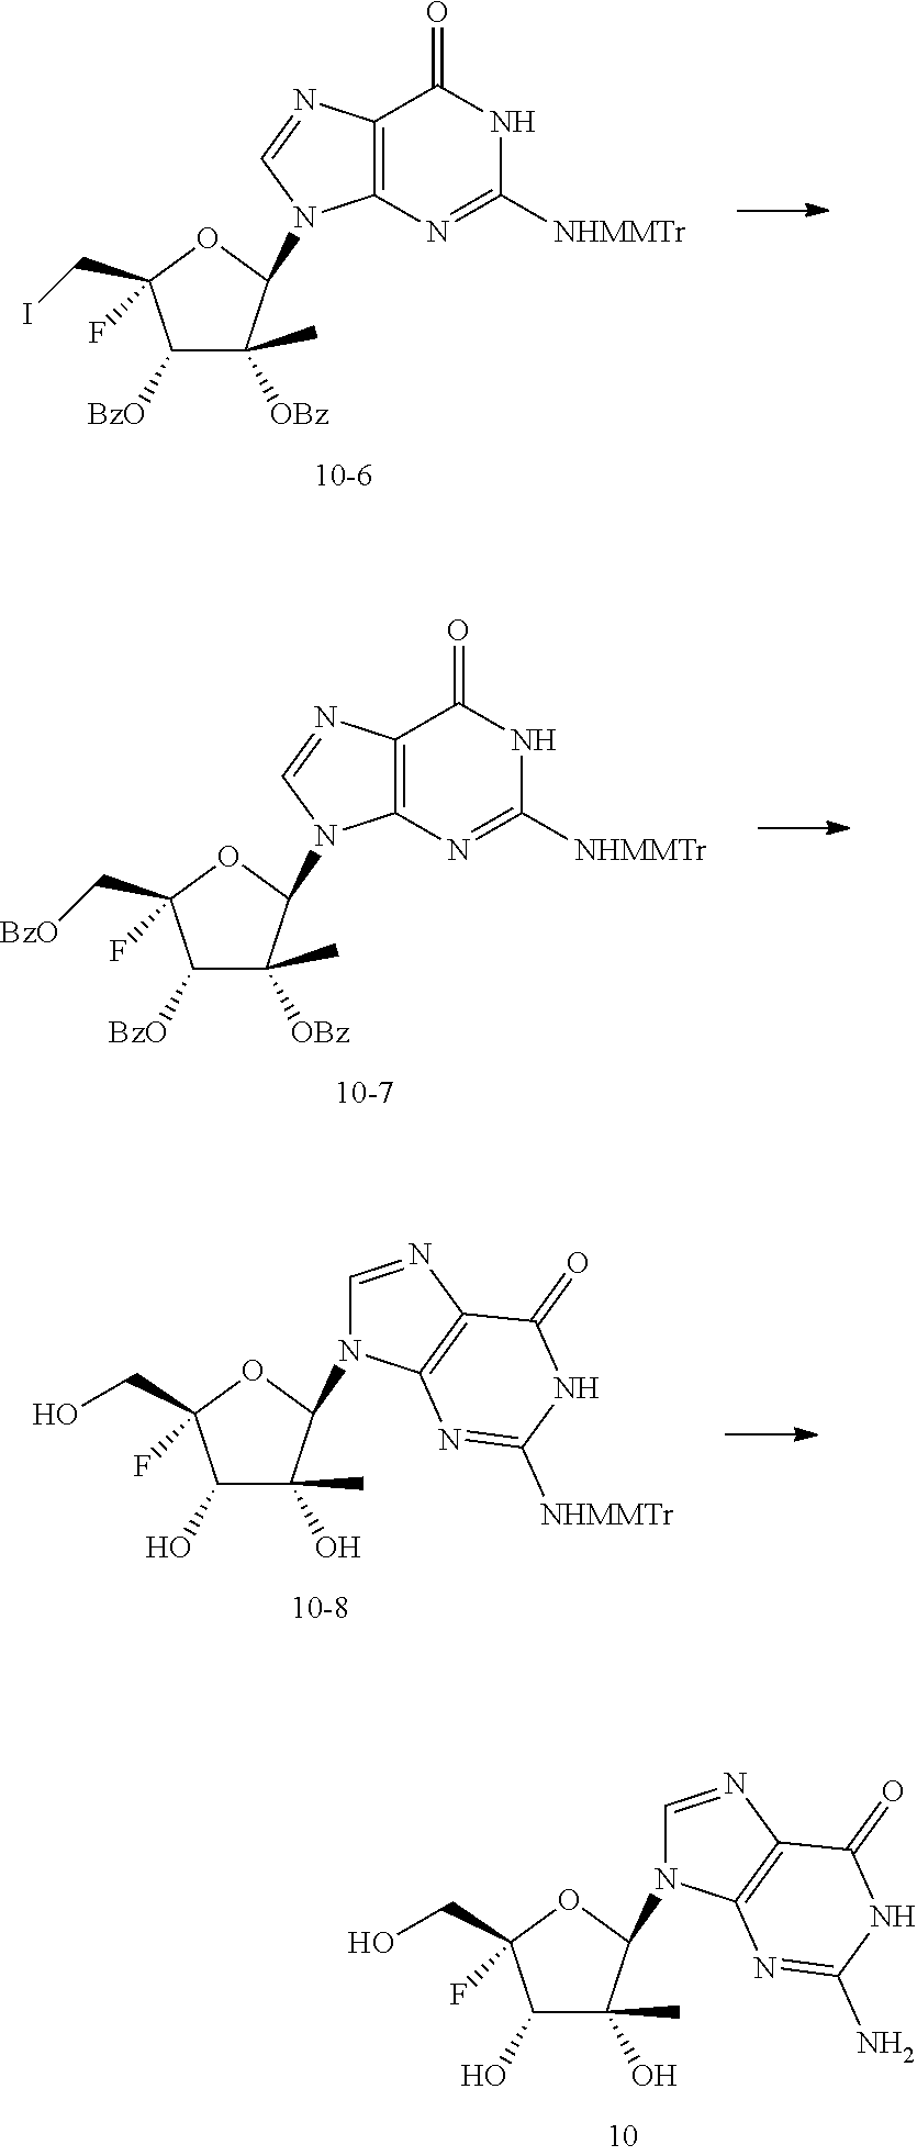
C1([BzO])C([OBz])(C)C(N2C3=C(C(=O)NC([NHMMTr])=N3)N=C2)OC1(CI)F.C1([BzO])C([OBz])(C)C(N2C3=C(C(=O)NC([NHMMTr])=N3)N=C2)OC1(C[BzO])F.C1(O)C(O)(C)C(N2C=NC3=C2N=C([NHMMTr])NC3=O)OC1(F)CO.C1(O)C(O)(C)C(N2C=NC3=C2N=C(N)NC3=O)OC1(F)CO
